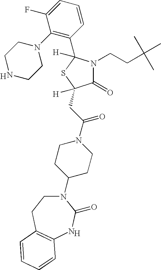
[H].N1(C2CCN(C(CC3([H])C(=O)N(CCC(C)(C)C)C(C4=C(N5CCNCC5)C(F)=CC=C4)([H])S3)=O)CC2)CCC2=C(NC1=O)C=CC=C2.[H]
